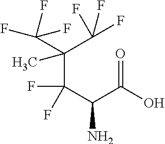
CC(C(F)(C(C(O)=O)N)F)(C(F)(F)F)C(F)(F)F
